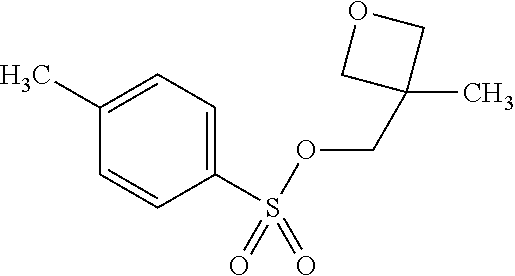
C1=C(C)C=CC(S(OCC2(C)COC2)(=O)=O)=C1
